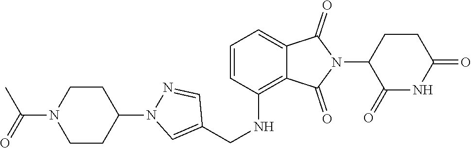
C1(=O)NC(=O)CCC1N1C(=O)C2=CC=CC(NCC3=CN(C4CCN(C(=O)C)CC4)N=C3)=C2C1=O
